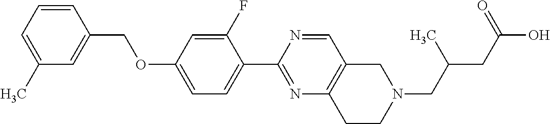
C1=C(C)C=C(COC2=CC=C(C3=NC4=C(C=N3)CN(CC(C)CC(=O)O)CC4)C(F)=C2)C=C1
